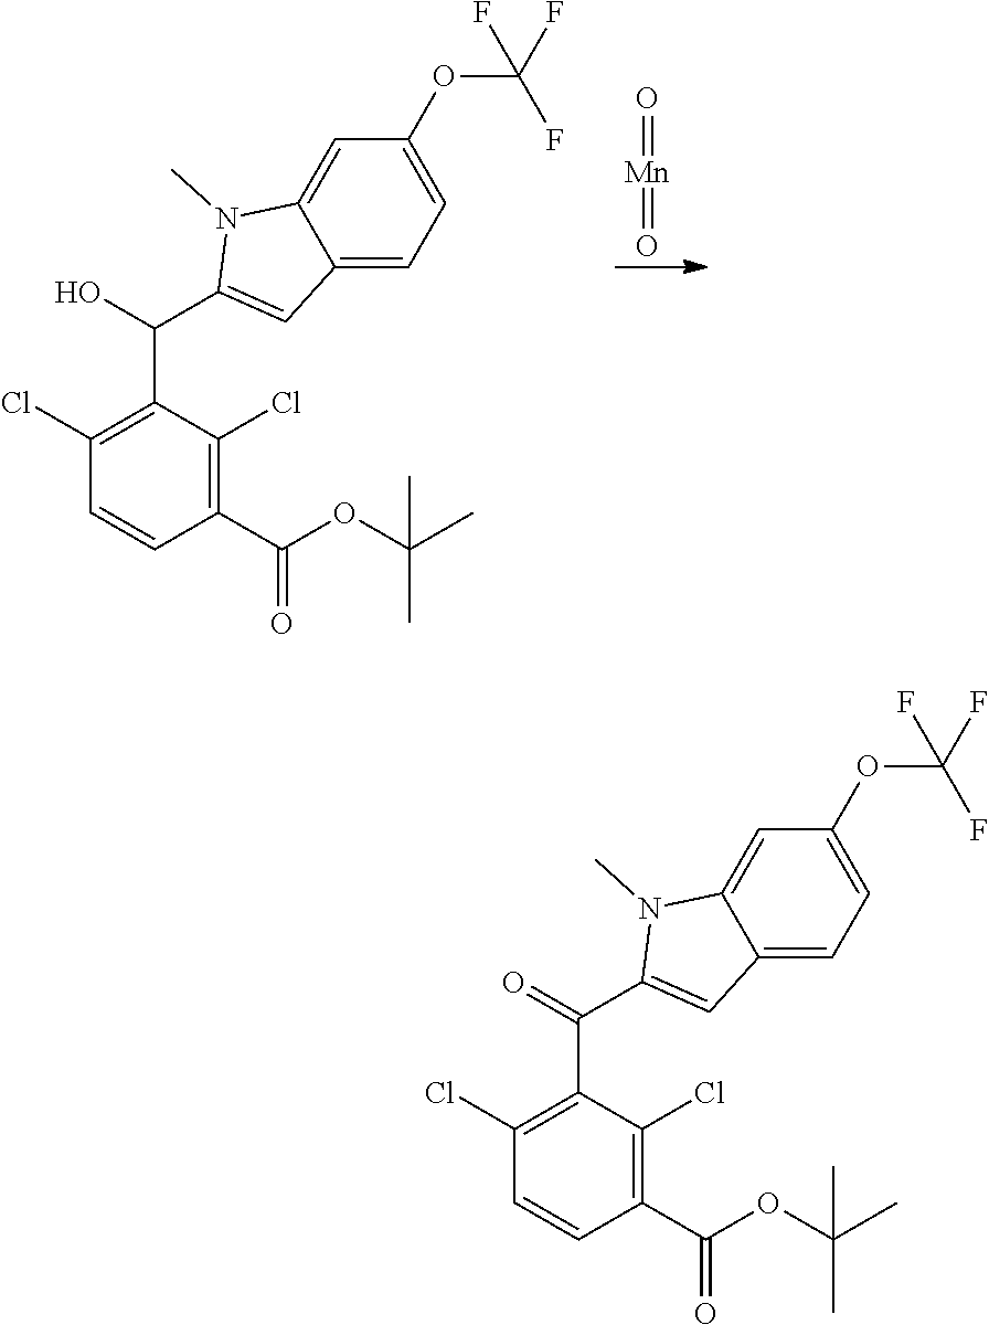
C1(Cl)=C(C(C2=CC3=CC=C(OC(F)(F)F)C=C3N2C)O)C(Cl)=C(C(OC(C)(C)C)=O)C=C1.[Mn](=O)=O.C1(Cl)=C(C(C2=CC3=CC=C(OC(F)(F)F)C=C3N2C)=O)C(Cl)=C(C(OC(C)(C)C)=O)C=C1
